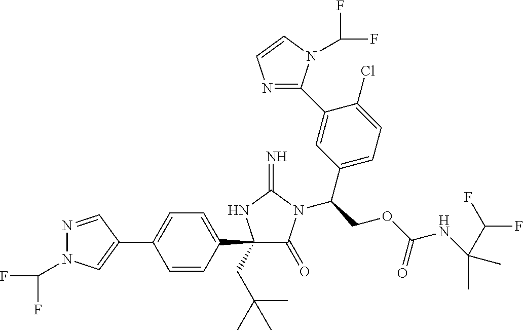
C1(C2=CC=C(C3(CC(C)(C)C)C(=O)N(C(COC(NC(C(F)F)(C)C)=O)C4=CC=C(Cl)C(C5=NC=CN5C(F)F)=C4)C(=N)N3)C=C2)=CN(C(F)F)N=C1
